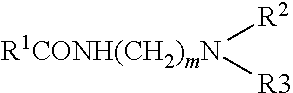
[R2][R1CONH(CH2)mN][R3]
